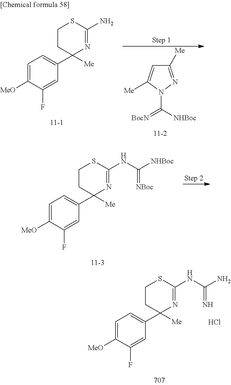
C1=C([MeO])C(F)=CC(C2([Me])N=C(N)SCC2)=C1.N1(C([NHBoc])=[BocN])N=C([Me])C=C1[Me].C1=C([MeO])C(F)=CC(C2([Me])N=C(NC([NHBoc])=[NBoc])SCC2)=C1.C1=C([MeO])C(F)=CC(C2([Me])N=C(NC(N)=N)SCC2)=C1.Cl
